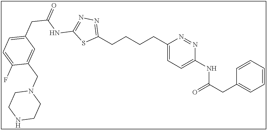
C1(CCCCC2=NN=C(NC(CC3=CC=C(F)C(CN4CCNCC4)=C3)=O)S2)=CC=C(NC(CC2=CC=CC=C2)=O)N=N1
